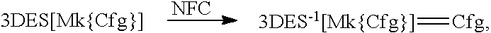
[NFC].[3DES-1[Mk{Cfg}]]=[Cfg]
